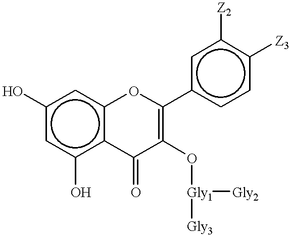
c1(O)cc(O)c2c(c1)OC(c1ccc([Z3])c([Z2])c1)=C(O[Gly1]([Gly3])[Gly2])C2=O
